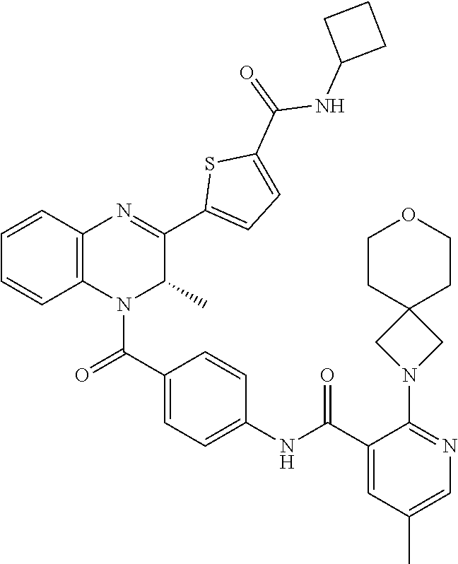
C1=C(C(=O)N2C(C)C(C3=CC=C(C(=O)NC4CCC4)S3)=NC3=C2C=CC=C3)C=CC(NC(C2=CC(C)=CN=C2N2CC3(C2)CCOCC3)=O)=C1
